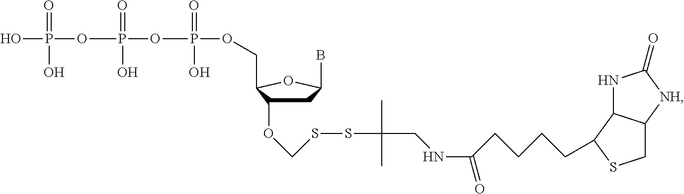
C1C(OCSSC(CNC(CCCCC2C3NC(=O)[NH]C3CS2)=O)(C)C)C(COP(OP(OP(O)(O)=O)(=O)O)(=O)O)OC1B
